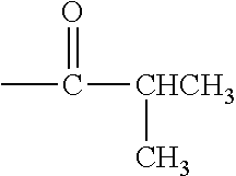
C(C)([CHCH3]C)=O
